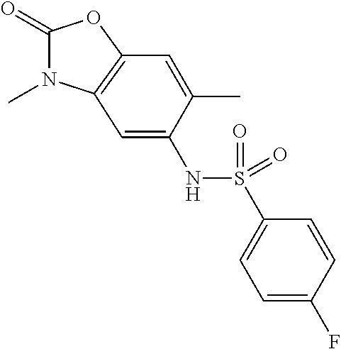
C1(=O)N(C)C2=C(O1)C=C(C)C(NS(C1=CC=C(F)C=C1)(=O)=O)=C2
